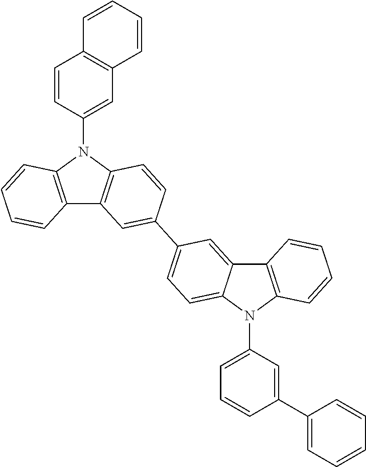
C12=C(N(C3=CC4=C(C=C3)C=CC=C4)C3=C1C=C(C1=CC=C4C(=C1)C1=C(N4C4=CC=CC(C5=CC=CC=C5)=C4)C=CC=C1)C=C3)C=CC=C2
